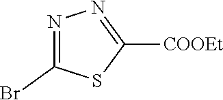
N1=C(Br)SC([COOEt])=N1
